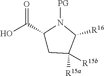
OC(C1CC([R15a])([R15b])C([R16])N1[PG])=O
